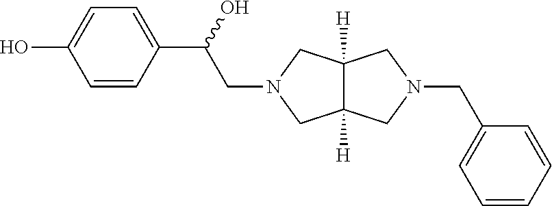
C1=CC(C(O)CN2CC3([H])C([H])(C2)CN(CC2=CC=CC=C2)C3)=CC=C1O
